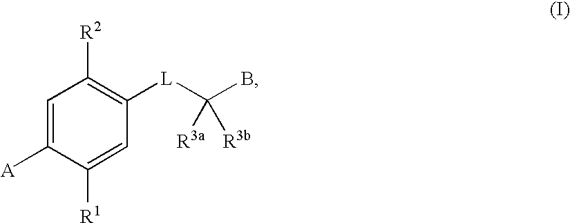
C1=C([A])C([R1])=CC([L]C(B)([R3b])[R3a])=C1[R2]
